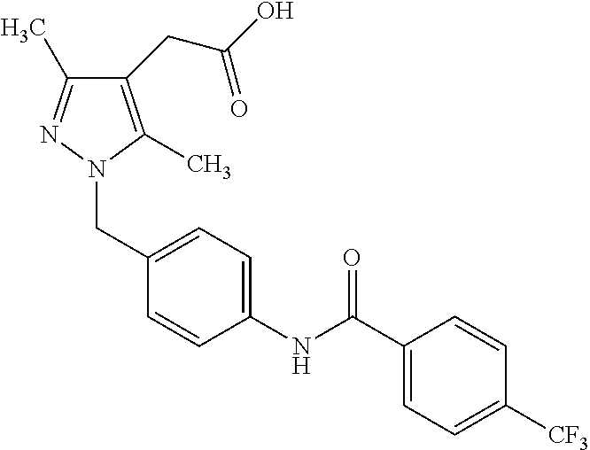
C1(CC(O)=O)=C(C)N(CC2=CC=C(NC(C3=CC=C([CF3])C=C3)=O)C=C2)N=C1C
